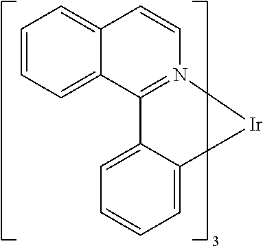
C1=CC=C2C(=C1)C=CN1=C2C2=CC=CC=C2[Ir]1
